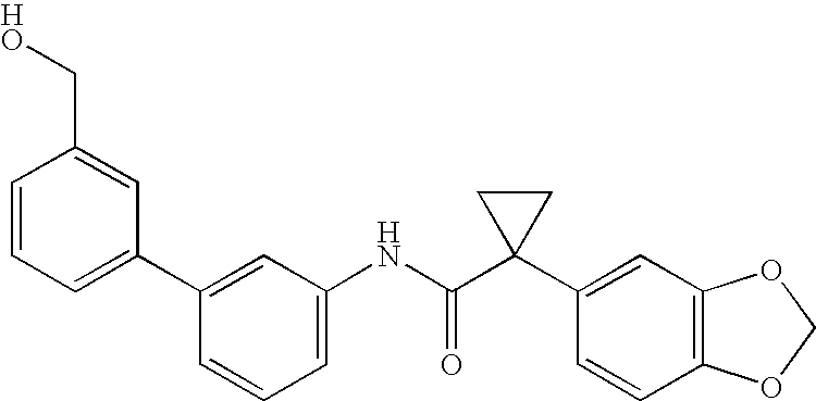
C1(C2=CC=CC(CO)=C2)=CC(NC(C2(C3=CC4=C(C=C3)OCO4)CC2)=O)=CC=C1
